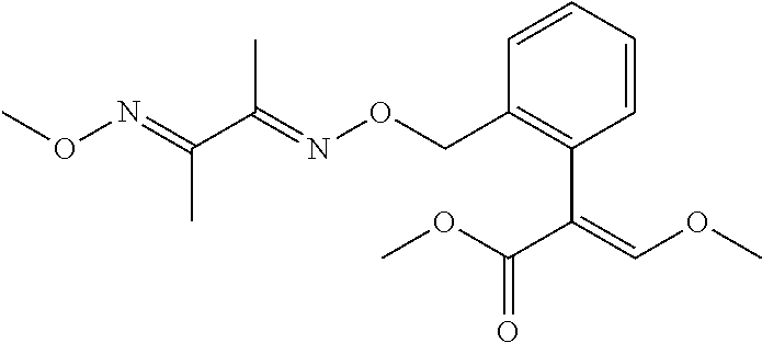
C1=CC=CC(C(=COC)C(OC)=O)=C1CON=C(C(=NOC)C)C
